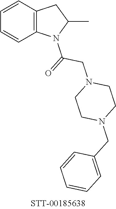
C1=CC2=C(C=C1)N(C(=O)CN1CCN(CC3=CC=CC=C3)CC1)C(C)C2
